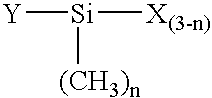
[Y][Si]([X(3-n)])[(CH3)n]
